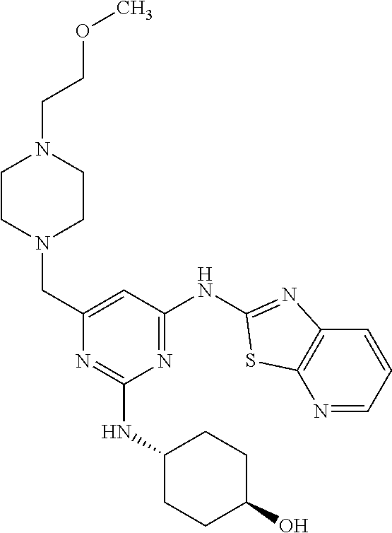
N1=CC=CC2=C1SC(NC1=NC(NC3CCC(O)CC3)=NC(CN3CCN(CCOC)CC3)=C1)=N2
